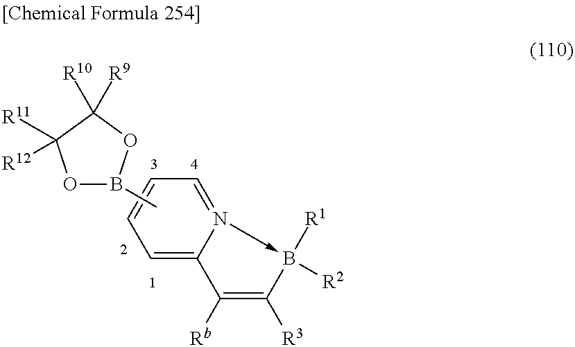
C1=C2N(->B([R2])([R1])C([R3])=C2[Rb])=CC=C1.CB1OC([R11])([R12])C([R10])([R9])O1
